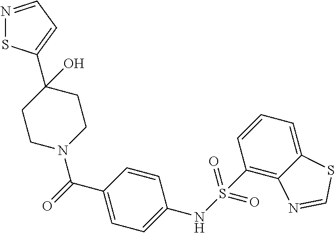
C1CN(C(C2=CC=C(NS(=O)(=O)C3=C4C(=CC=C3)SC=N4)C=C2)=O)CCC1(O)C1=CC=NS1
